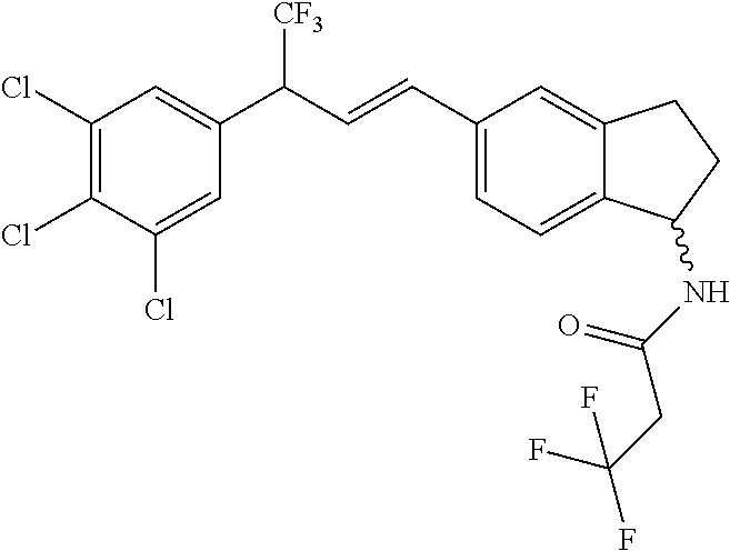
C12=CC=C(C=CC(C3=CC(Cl)=C(Cl)C(Cl)=C3)[CF3])C=C1CCC2NC(CC(F)(F)F)=O
